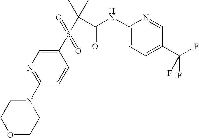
N1=C(N2CCOCC2)C=CC(S(C(C(=O)NC2=CC=C(C(F)(F)F)C=N2)(C)C)(=O)=O)=C1
